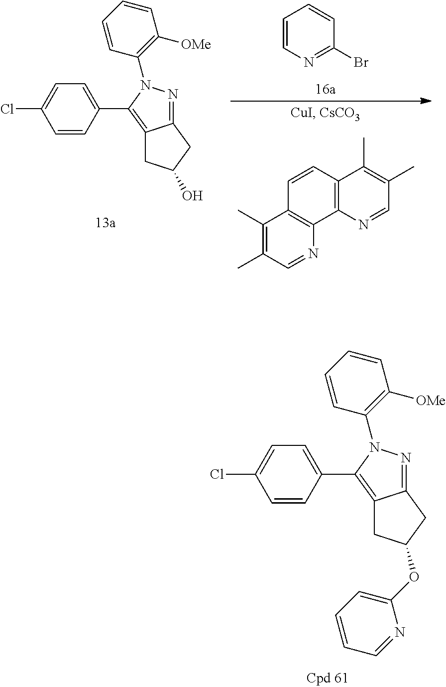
C1=CC=CC(N2N=C3C(=C2C2=CC=C(Cl)C=C2)CC(OC2=CC=CC=N2)C3)=C1[OMe].C1=CN=C(Br)C=C1.C1(C)=C(C)C=NC2=C1C=CC1=C2N=CC(C)=C1C.C1=CC=CC(N2N=C3C(=C2C2=CC=C(Cl)C=C2)CC(O)C3)=C1[OMe]
